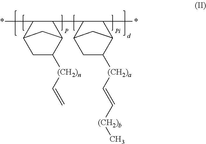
C12C(C3C(*)C4C([(CH2)a]C=C[(CH2)b]C)CC3C4)C(*)C(CC1[(CH2)n]C=C)C2
